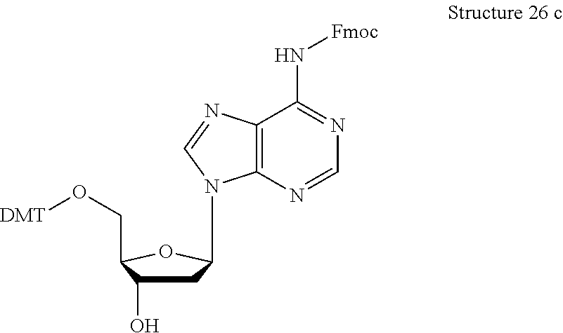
C12=C(N=CN=C1N[Fmoc])N(C1CC(O)C(CO[DMT])O1)C=N2
